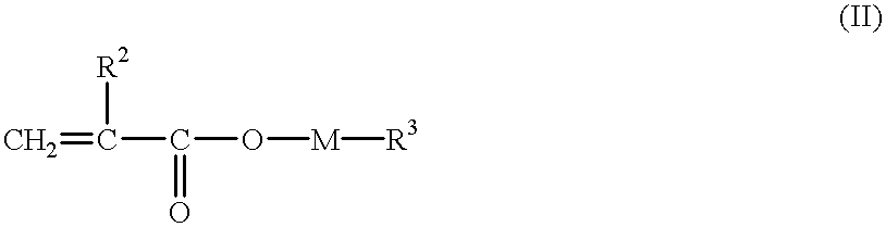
C=C(C(O[M][R3])=O)[R2]
